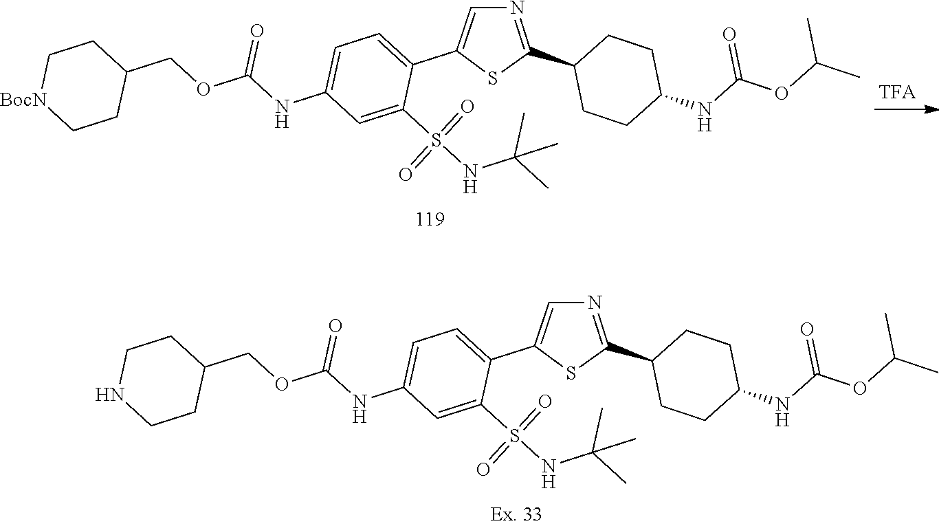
CC(OC(=O)NC1CCC(C2=NC=C(C3=CC=C(NC(OCC4CC[BocN]CC4)=O)C=C3S(=O)(=O)NC(C)(C)C)S2)CC1)C.CC(OC(=O)NC1CCC(C2=NC=C(C3=CC=C(NC(OCC4CCNCC4)=O)C=C3S(=O)(=O)NC(C)(C)C)S2)CC1)C
